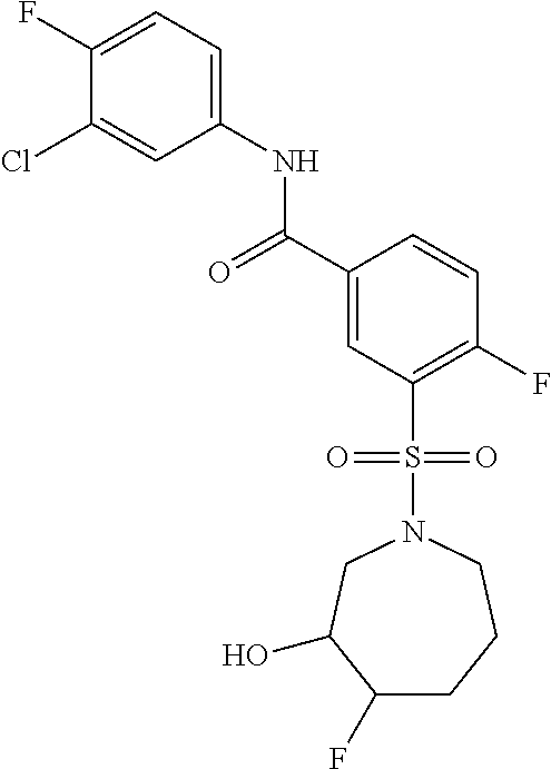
C1(F)CCCN(S(C2=C(F)C=CC(C(=O)NC3=CC=C(F)C(Cl)=C3)=C2)(=O)=O)CC1O
